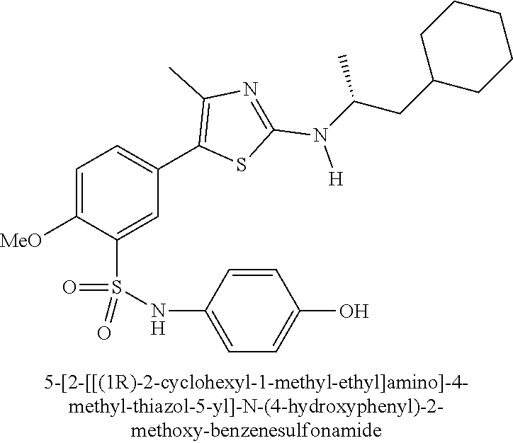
C1=C([MeO])C(S(NC2=CC=C(O)C=C2)(=O)=O)=CC(C2=C(C)N=C(N([H])C(CC3CCCCC3)C)S2)=C1
